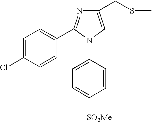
N1(C2=CC=C([SO2Me])C=C2)C=C(CSC)N=C1C1=CC=C(Cl)C=C1
